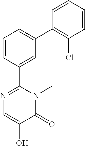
C1=CC=CC(C2=CC=CC(C3=NC=C(O)C(=O)N3C)=C2)=C1Cl
